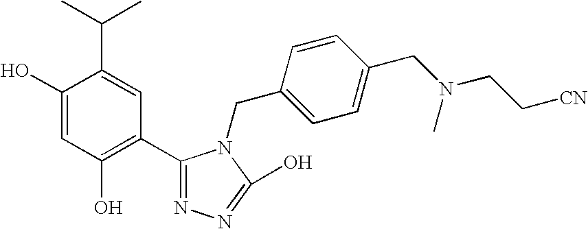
C1(O)=CC(O)=C(C2=NN=C(O)N2CC2=CC=C(CN(C)CC[CN])C=C2)C=C1C(C)C
